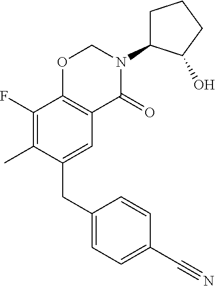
C1(CC2=CC3=C(C(F)=C2C)OCN(C2CCCC2O)C3=O)=CC=C(C#N)C=C1
